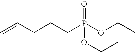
C=CCCCP(OCC)(=O)OCC
